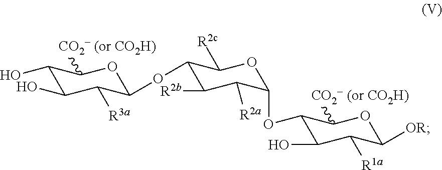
C1(OC2C([R2a])C([R2b])C(OC3C([R3a])C(O)C(O)C([CO2- (or CO2H)])O3)C([R2c])O2)C(O)C([R1a])C([OR])OC1[CO2- (or CO2H)]
